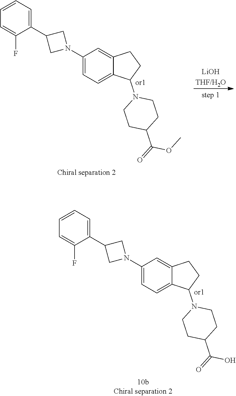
C1=CC=C(C2CN(C3=CC=C4C(=C3)CCC4N3CCC(C(O)=O)CC3)C2)C(F)=C1.C1=CC=C(C2CN(C3=CC=C4C(=C3)CCC4N3CCC(C(OC)=O)CC3)C2)C(F)=C1.[LiOHTHF/H2O]
